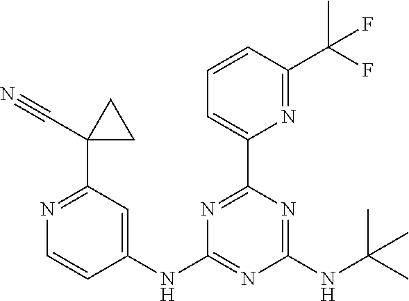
C1=CC(C(F)(C)F)=NC(C2=NC(NC3=CC(C4(C#N)CC4)=NC=C3)=NC(NC(C)(C)C)=N2)=C1
